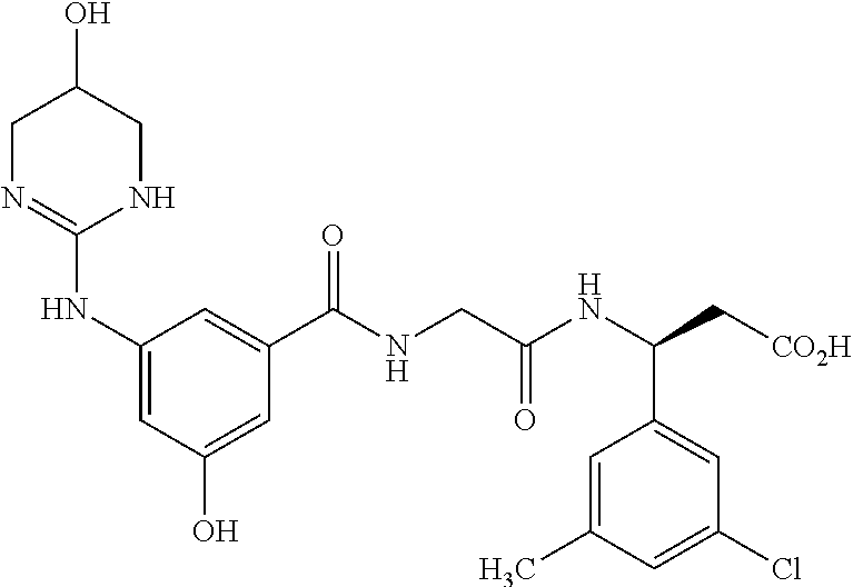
C1N=C(NC2=CC(O)=CC(C(NCC(NC(C[CO2H])C3=CC(Cl)=CC(C)=C3)=O)=O)=C2)NCC1O
